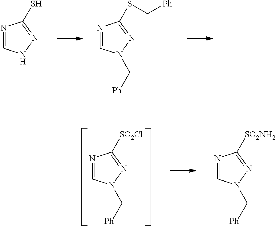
N1=CN(C[Ph])N=C1[SO2Cl].N1=CN(C[Ph])N=C1[SO2NH2].N1=CNN=C1S.N1=CN(C[Ph])N=C1SC[Ph]
